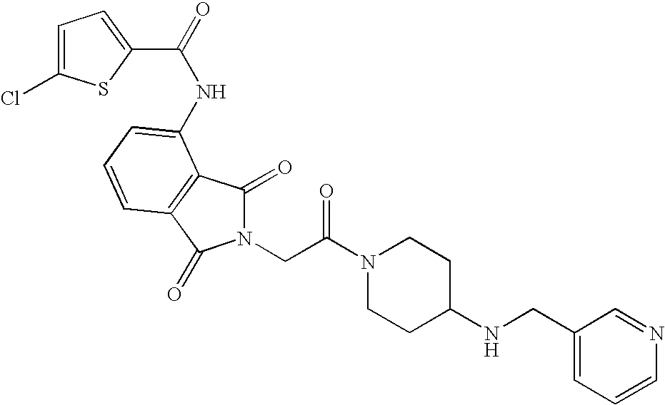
C1=C(Cl)SC(C(=O)NC2=CC=CC3=C2C(=O)N(CC(N2CCC(NCC4=CC=CN=C4)CC2)=O)C3=O)=C1
